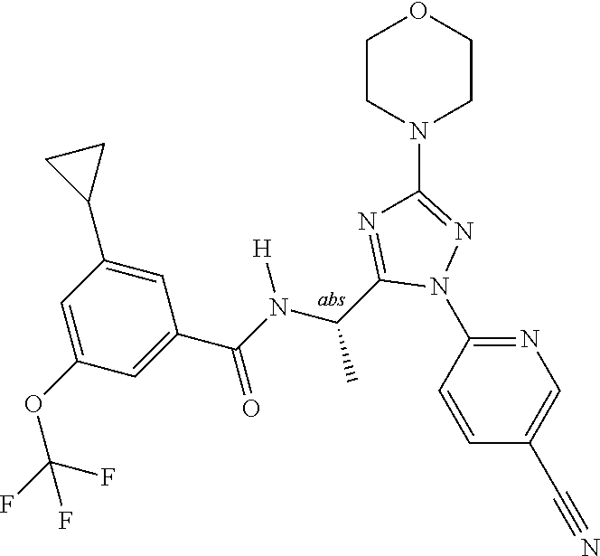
C1=CC(N2N=C(N3CCOCC3)N=C2C(C)N([H])C(=O)C2=CC(OC(F)(F)F)=CC(C3CC3)=C2)=NC=C1C#N
